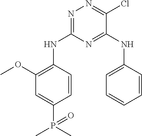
C1=CC(NC2=NN=C(Cl)C(NC3=CC=CC=C3)=N2)=C(OC)C=C1P(=O)(C)C
